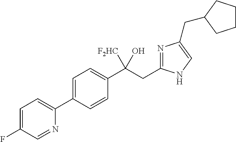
C1=C(C2=CC=C(F)C=N2)C=CC(C(CC2=NC(CC3CCCC3)=CN2)(O)[F2HC])=C1
